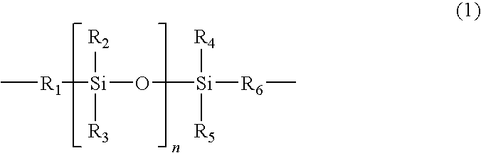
C[R1][Si]([R2])([R3])O[Si]([R4])([R5])[R6]C
